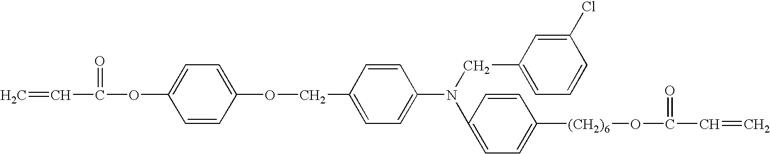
C=CC(OC1=CC=C(OCC2=CC=C(N(CC3=CC=CC(Cl)=C3)C3=CC=C([(CH2)6]OC(C=C)=O)C=C3)C=C2)C=C1)=O
